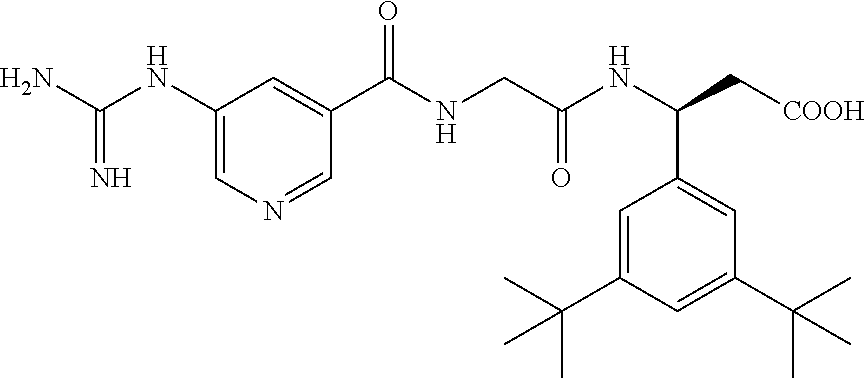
C1(NC(=N)N)=CN=CC(C(NCC(NC(C[COOH])C2=CC(C(C)(C)C)=CC(C(C)(C)C)=C2)=O)=O)=C1
